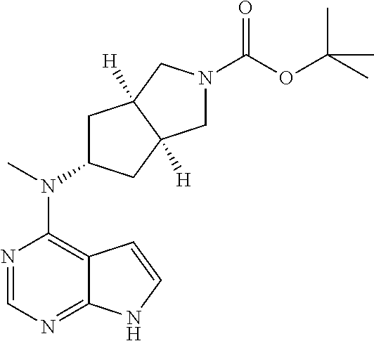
N1=CN=C2C(=C1N(C)C1CC3([H])C([H])(C1)CN(C(OC(C)(C)C)=O)C3)C=CN2
